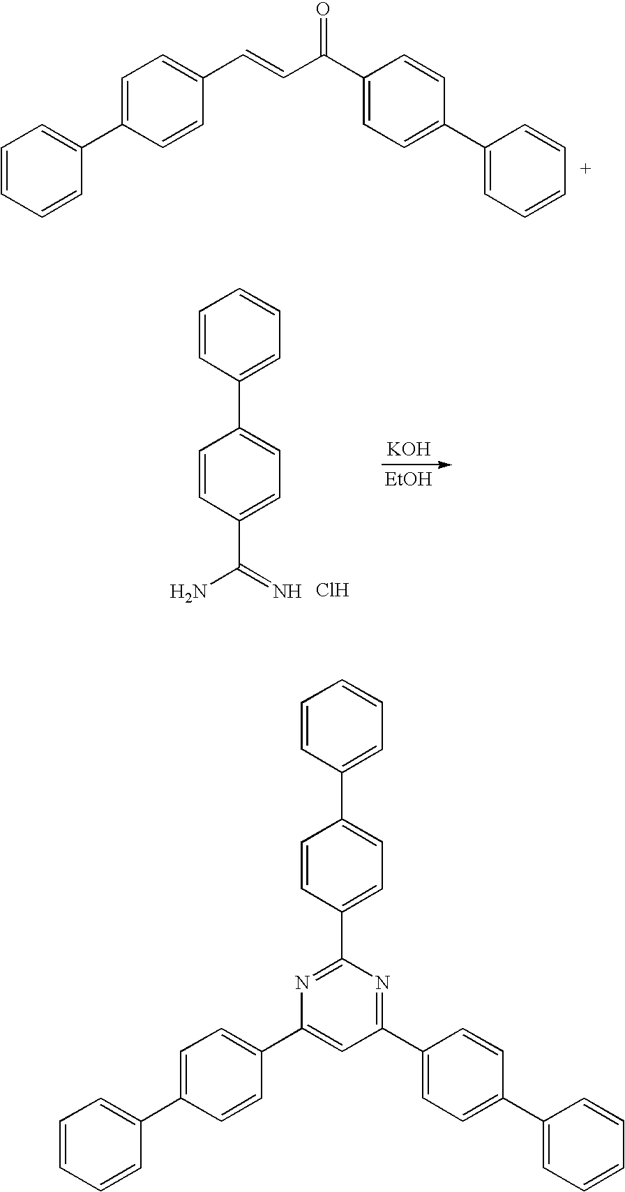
C1=CC=CC(C2=CC=C(C=CC(C3=CC=C(C4=CC=CC=C4)C=C3)=O)C=C2)=C1.[KOH].[EtOH].C1=CC(C2=CC=C(C(N)=N)C=C2)=CC=C1.Cl.C1=CC(C2=CC=C(C3=NC(C4=CC=C(C5=CC=CC=C5)C=C4)=CC(C4=CC=C(C5=CC=CC=C5)C=C4)=N3)C=C2)=CC=C1
